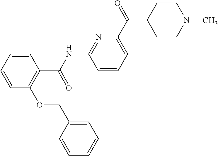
C1(C(NC2=NC(C(C3CCN(C)CC3)=O)=CC=C2)=O)=C(OCC2=CC=CC=C2)C=CC=C1
